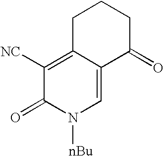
C1C2=C([NC])C(=O)N([nBu])C=C2C(=O)CC1
